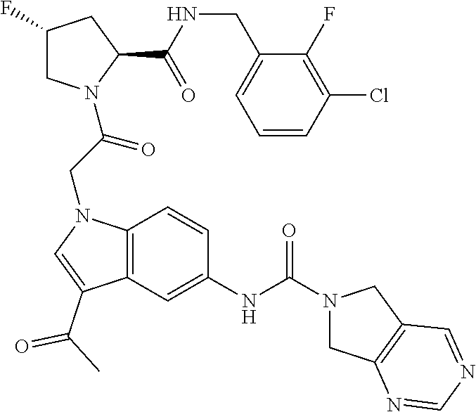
C(NC(C1CC(F)CN1C(CN1C2=C(C(C(C)=O)=C1)C=C(NC(N1CC3=C(C1)C=NC=N3)=O)C=C2)=O)=O)C1=CC=CC(Cl)=C1F
